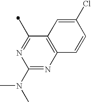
C1(C)=NC(N(C)C)=NC2=C1C=C(Cl)C=C2
